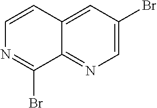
C1=C(Br)C=C2C(=N1)C(Br)=NC=C2
